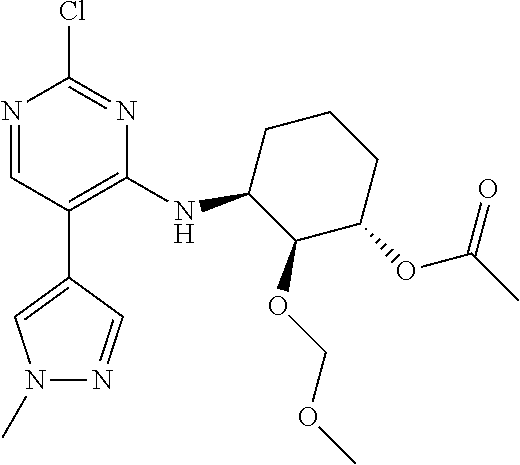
N1=CC(C2=CN(C)N=C2)=C(NC2C(OCOC)C(OC(C)=O)CCC2)N=C1Cl
